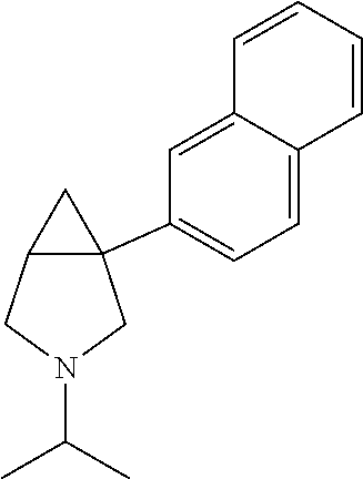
C12(C3=CC=C4C(=C3)C=CC=C4)C(CN(C(C)C)C1)C2
